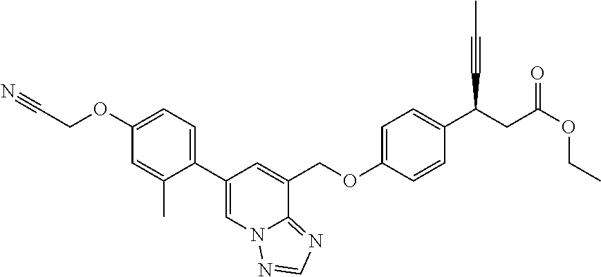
C1(C2=CN3C(=NC=N3)C(COC3=CC=C(C(C#CC)CC(OCC)=O)C=C3)=C2)=CC=C(OCC#N)C=C1C
